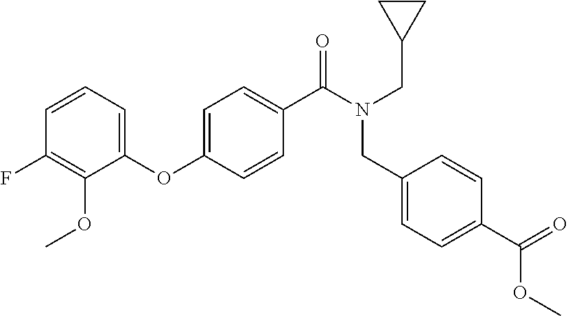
C1=CC=C(OC2=CC=C(C(N(CC3CC3)CC3=CC=C(C(=O)OC)C=C3)=O)C=C2)C(OC)=C1F
